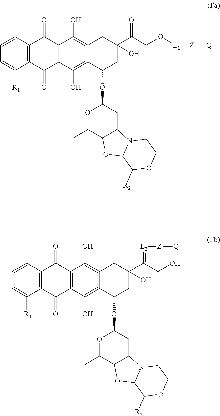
C12=C(C=CC=C1[R1])C(=O)C1=C(C2=O)C(O)=C2C(=C1O)CC(C(CO[L1][Z][Q])=O)(O)CC2OC1OC(C)C2C(C1)N1C(O2)C([R2])OCC1.C12=C(C=CC=C1[R1])C(=O)C1=C(C2=O)C(O)=C2C(=C1O)CC(C(CO)=[L2][Z][Q])(O)CC2OC1OC(C)C2C(C1)N1C(O2)C([R2])OCC1
